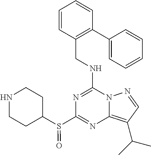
N1=C(NCC2=C(C3=CC=CC=C3)C=CC=C2)N2C(=C(C(C)C)C=N2)N=C1S(C1CCNCC1)=O
